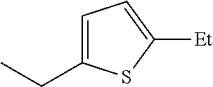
C1=C(CC)SC([Et])=C1
